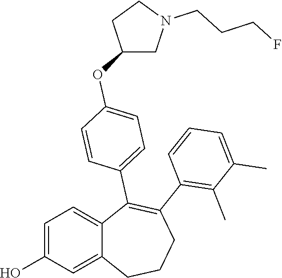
C1=C(O)C=C2C(=C1)C(C1=CC=C(OC3CN(CCCF)CC3)C=C1)=C(C1=C(C)C(C)=CC=C1)CCC2
